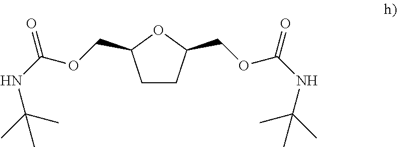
C1CC(COC(NC(C)(C)C)=O)OC1COC(NC(C)(C)C)=O
